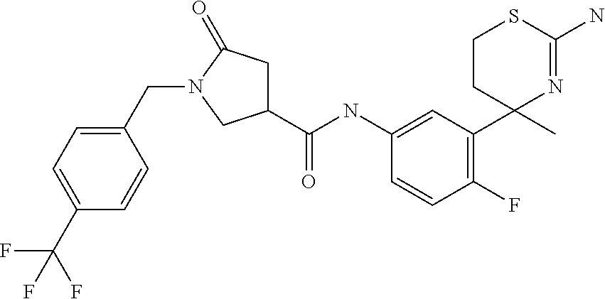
C1(C(NC2=CC(C3(C)N=C(N)SCC3)=C(F)C=C2)=O)CC(=O)N(CC2=CC=C(C(F)(F)F)C=C2)C1
